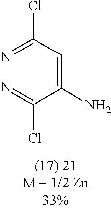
N=C(C(=CC(=N)Cl)N)Cl
